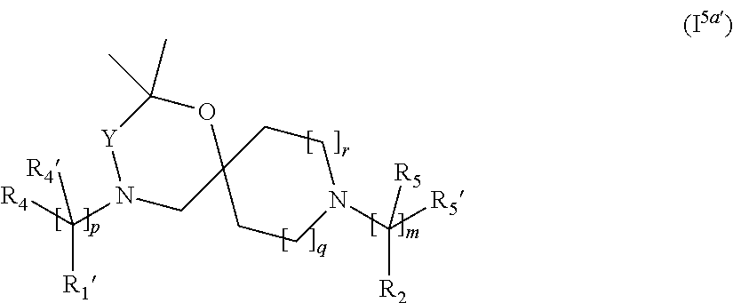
[Y]1N(C([R4])([R4])[R1])CC2(OC1(C)C)CCN(C([R5])([R2])[R5])CC2
